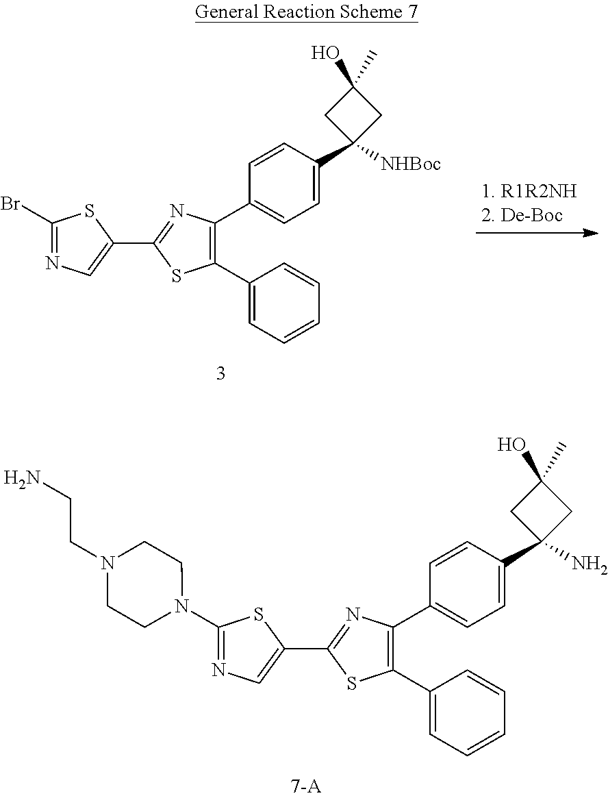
C1=C(C2=C(C3=CC=CC=C3)SC(C3=CN=C(Br)S3)=N2)C=CC(C2([NHBoc])CC(O)(C)C2)=C1.C1=C(C2=C(C3=CC=CC=C3)SC(C3=CN=C(N4CCN(CCN)CC4)S3)=N2)C=CC(C2(N)CC(O)(C)C2)=C1
